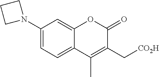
C1(N2CCC2)=CC=C2C(=C1)OC(=O)C(C[CO2H])=C2C
